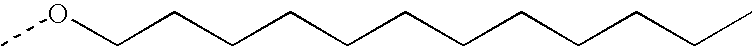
C(CCCCCCCCCCC)OC
